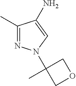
C1(C)=NN(C2(C)COC2)C=C1N
